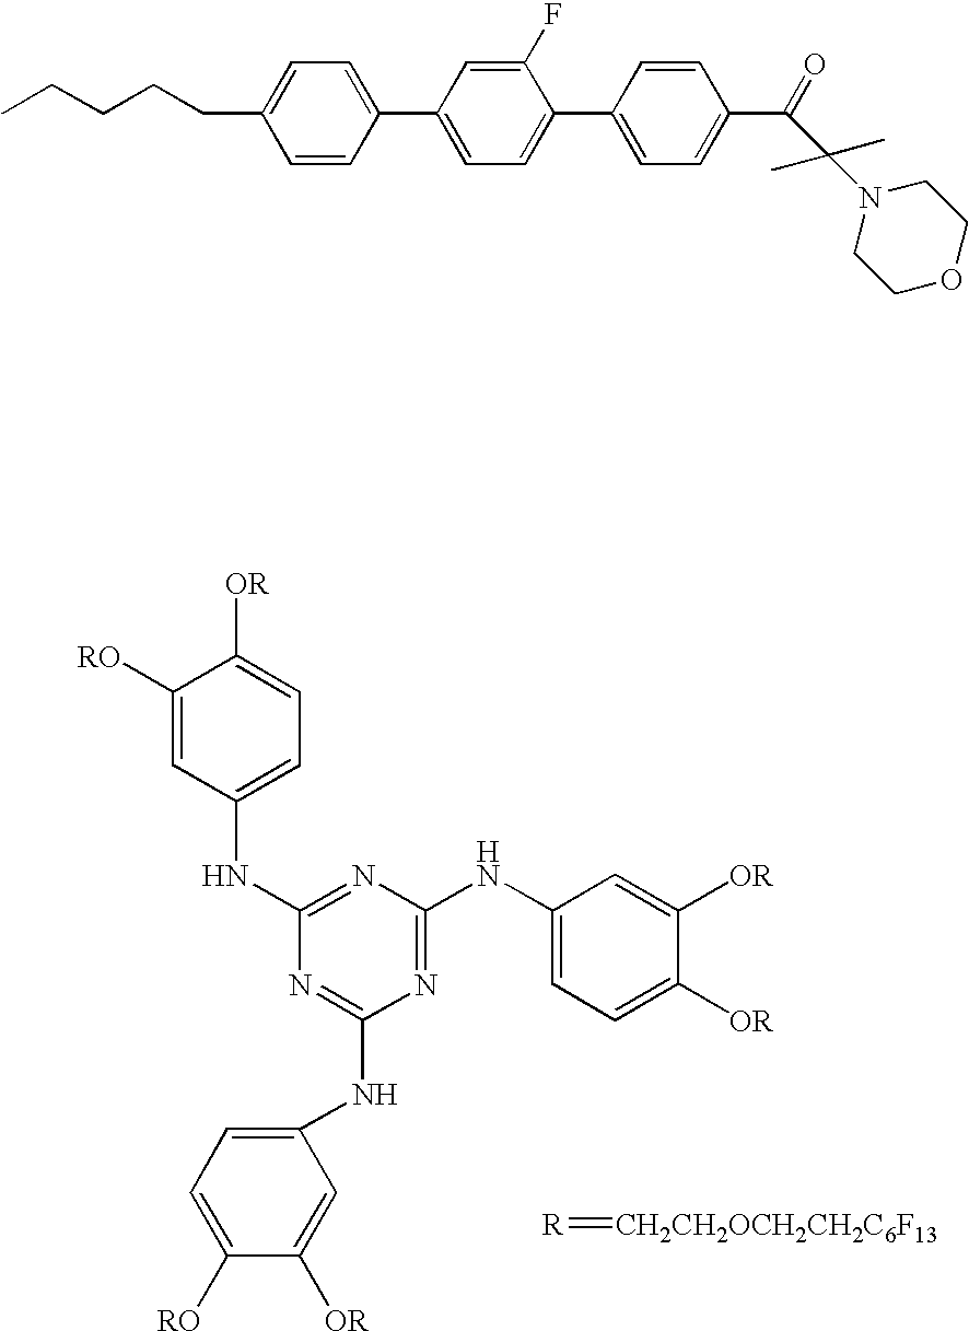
C1([RO])=CC(NC2=NC(NC3=CC=C([OR])C([OR])=C3)=NC(NC3=CC=C([RO])C([OR])=C3)=N2)=CC=C1[OR].[R]=[CH2CH2OCH2CH2C6F13].CCCCCC1=CC=C(C2=CC=C(C3=CC=C(C(=O)C(N4CCOCC4)(C)C)C=C3)C(F)=C2)C=C1
